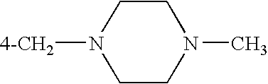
C1CN([4-CH2])CCN1C
